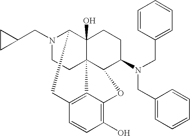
N1(CC2CC2)CCC23C4(O)C1CC1=C2C(=C(O)C=C1)OC3C(N(CC1=CC=CC=C1)CC1=CC=CC=C1)CC4
